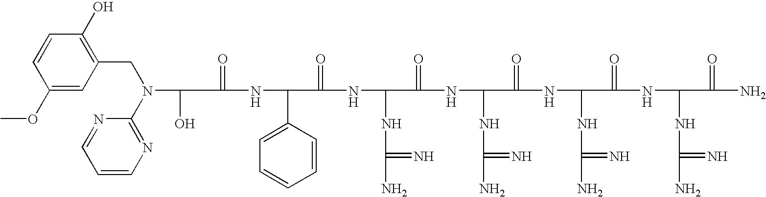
C(=O)(NC(C1=CC=CC=C1)C(=O)NC(NC(N)=N)C(=O)NC(NC(N)=N)C(=O)NC(NC(N)=N)C(=O)NC(NC(N)=N)C(=O)N)C(O)N(C1=NC=CC=N1)CC1=C(O)C=CC(OC)=C1
